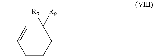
C1([R7])([R8])C=C(C)CCC1
